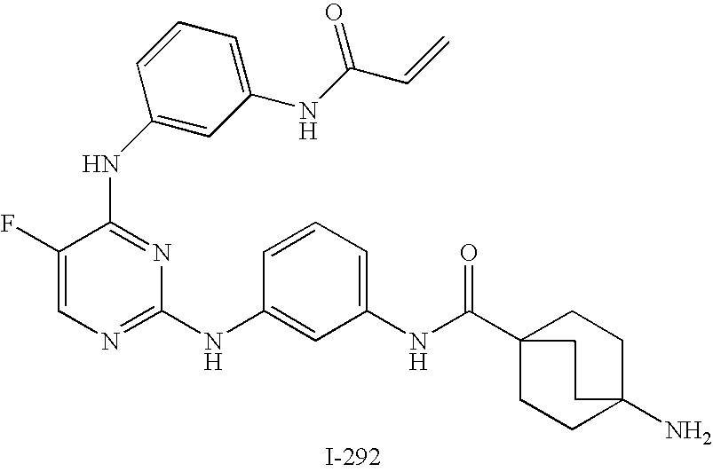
N(C1=NC(NC2=CC(NC(C34CCC(N)(CC3)CC4)=O)=CC=C2)=NC=C1F)C1=CC(NC(C=C)=O)=CC=C1
